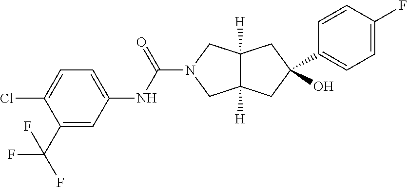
C12([H])C([H])(CC(O)(C3=CC=C(F)C=C3)C1)CN(C(NC1=CC=C(Cl)C(C(F)(F)F)=C1)=O)C2
